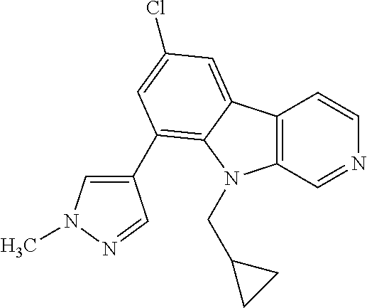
C12=C(C=NC=C1)N(CC1CC1)C1=C(C3=CN(C)N=C3)C=C(Cl)C=C21
